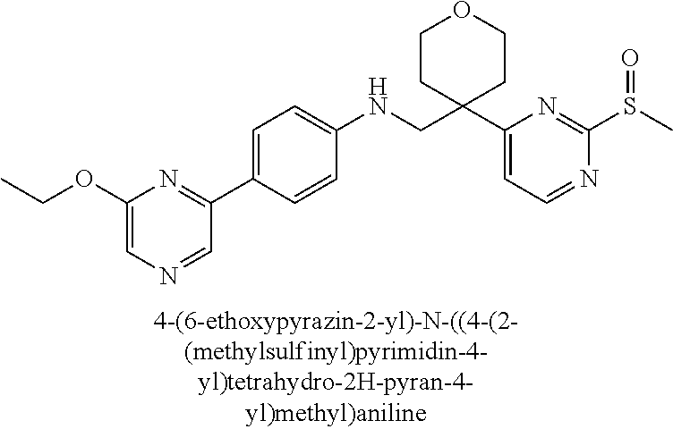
C1(NCC2(C3=CC=NC(S(C)=O)=N3)CCOCC2)=CC=C(C2=NC(OCC)=CN=C2)C=C1
